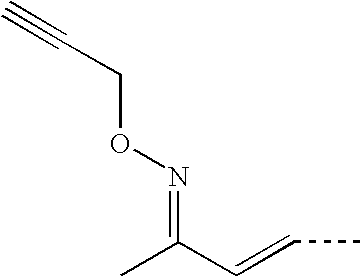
CC(C=CC)=NOCC#C
